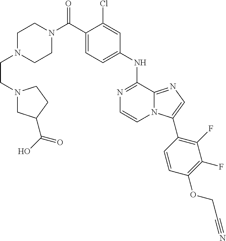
C1CN(C(C2=CC=C(NC3=NC=CN4C3=NC=C4C3=C(F)C(F)=C(OCC#N)C=C3)C=C2Cl)=O)CCN1CCN1CC(C(O)=O)CC1
